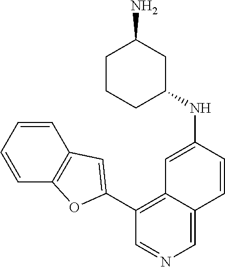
C1(C2=CC3=C(C=CC=C3)O2)=C2C(=CN=C1)C=CC(NC1CCCC(N)C1)=C2
